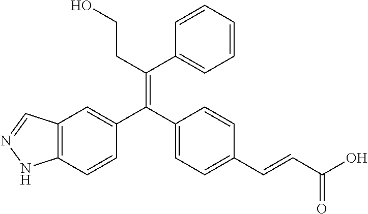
C12=C(C=CC(C(C3=CC=C(C=CC(O)=O)C=C3)=C(CCO)C3=CC=CC=C3)=C1)NN=C2
